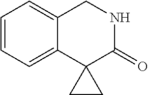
C1=CC=C2C(=C1)CNC(=O)C21CC1
